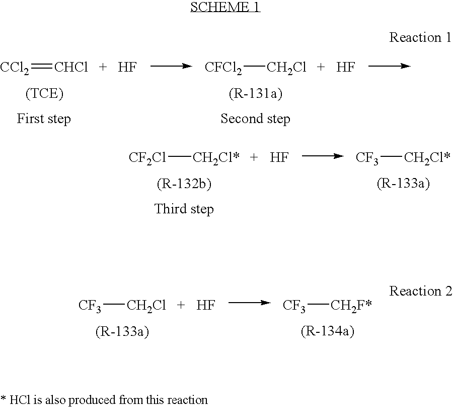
[CF2Cl][CH2Cl*].[CF3][CH2Cl*].F.[CF3][CH2Cl].[CF3][CH2F*].F.[CCl2]=[CHCl].[CFCl2][CH2Cl].F.F
